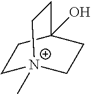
C1C[N+]2(C)CCC1(O)CC2
